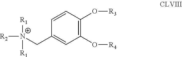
[N+](CC1=CC(O[R4])=C(O[R3])C=C1)([R1])([R2])[R1]
